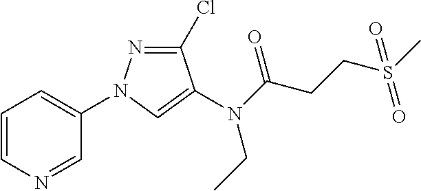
C1=CN=CC(N2N=C(Cl)C(N(C(CCS(C)(=O)=O)=O)CC)=C2)=C1
